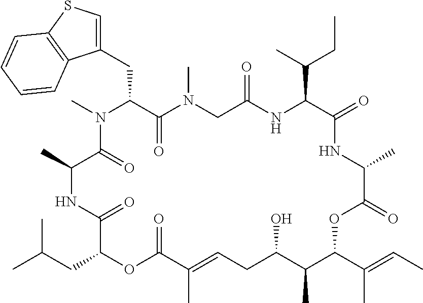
C1(CC2C(=O)N(C)CC(=O)NC(C(C)CC)C(=O)NC(C)C(=O)OC(C(C)=CC)C(C)C(O)CC=C(C)C(=O)OC(CC(C)C)C(=O)NC(C)C(=O)N2C)=CSC2=C1C=CC=C2
